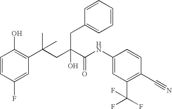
C1=CC(F)=CC(C(CC(C(NC2=CC(C(F)(F)F)=C(C#N)C=C2)=O)(O)CC2=CC=CC=C2)(C)C)=C1O
